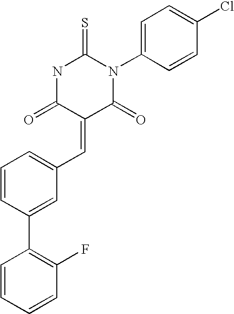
N1C(=O)C(=CC2=CC=CC(C3=C(F)C=CC=C3)=C2)C(=O)N(C2=CC=C(Cl)C=C2)C1=S
